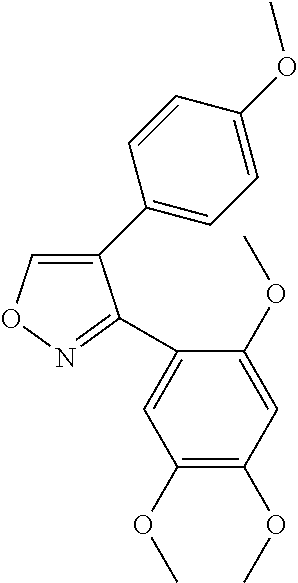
C1(C2=CC=C(OC)C=C2)=CON=C1C1=CC(OC)=C(OC)C=C1OC
